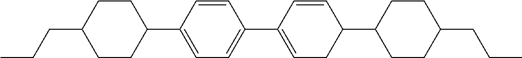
CCCC1CCC(C2=CC=C(C3=CCC(C4CCC(CCC)CC4)C=C3)C=C2)CC1
